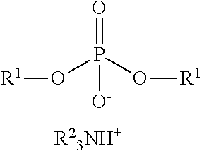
[R1]OP(O[R1])(=O)[O-]
